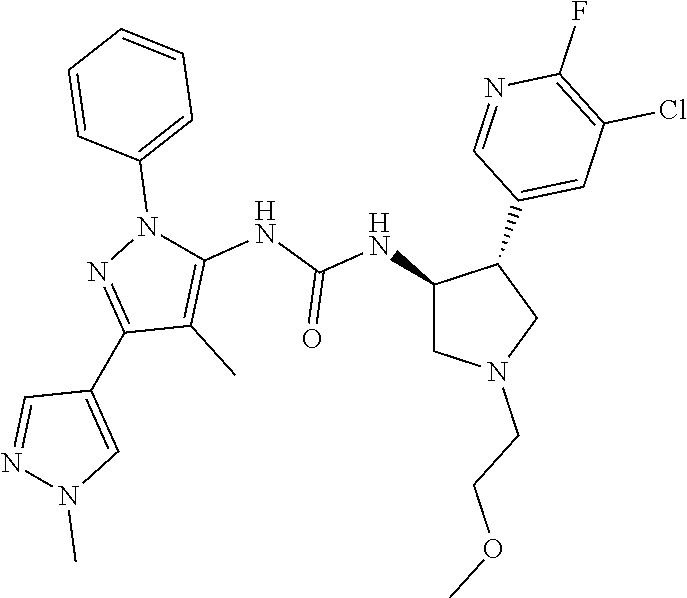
C1(NC(NC2=C(C)C(C3=CN(C)N=C3)=NN2C2=CC=CC=C2)=O)CN(CCOC)CC1C1=CC(Cl)=C(F)N=C1
